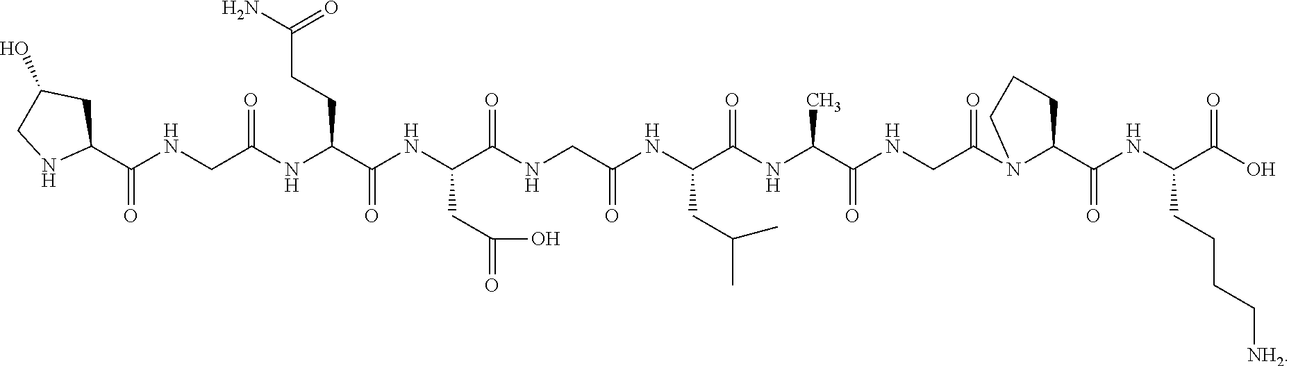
C1(C(NCC(NC(C(NC(C(NCC(NC(C(NC(C(NCC(N2C(C(NC(C(O)=O)CCCC[NH2])=O)CCC2)=O)=O)C)=O)CC(C)C)=O)=O)CC(=O)O)=O)CCC(N)=O)=O)=O)CC(O)CN1
